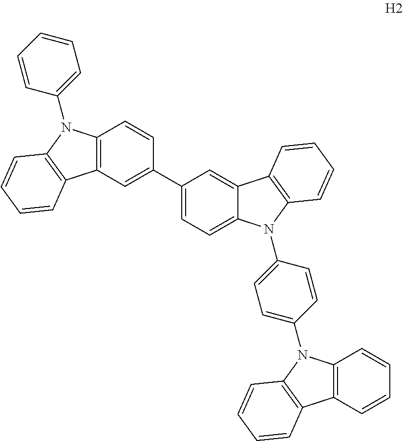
C12=C(C=C(C3=CC=C4C(=C3)C3=C(N4C4=CC=C(N5C6=C(C7=C5C=CC=C7)C=CC=C6)C=C4)C=CC=C3)C=C1)C1=C(N2C2=CC=CC=C2)C=CC=C1
